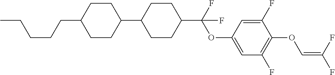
C1CC(C2CCC(C(F)(OC3=CC(F)=C(OC=C(F)F)C(F)=C3)F)CC2)CCC1CCCCC
